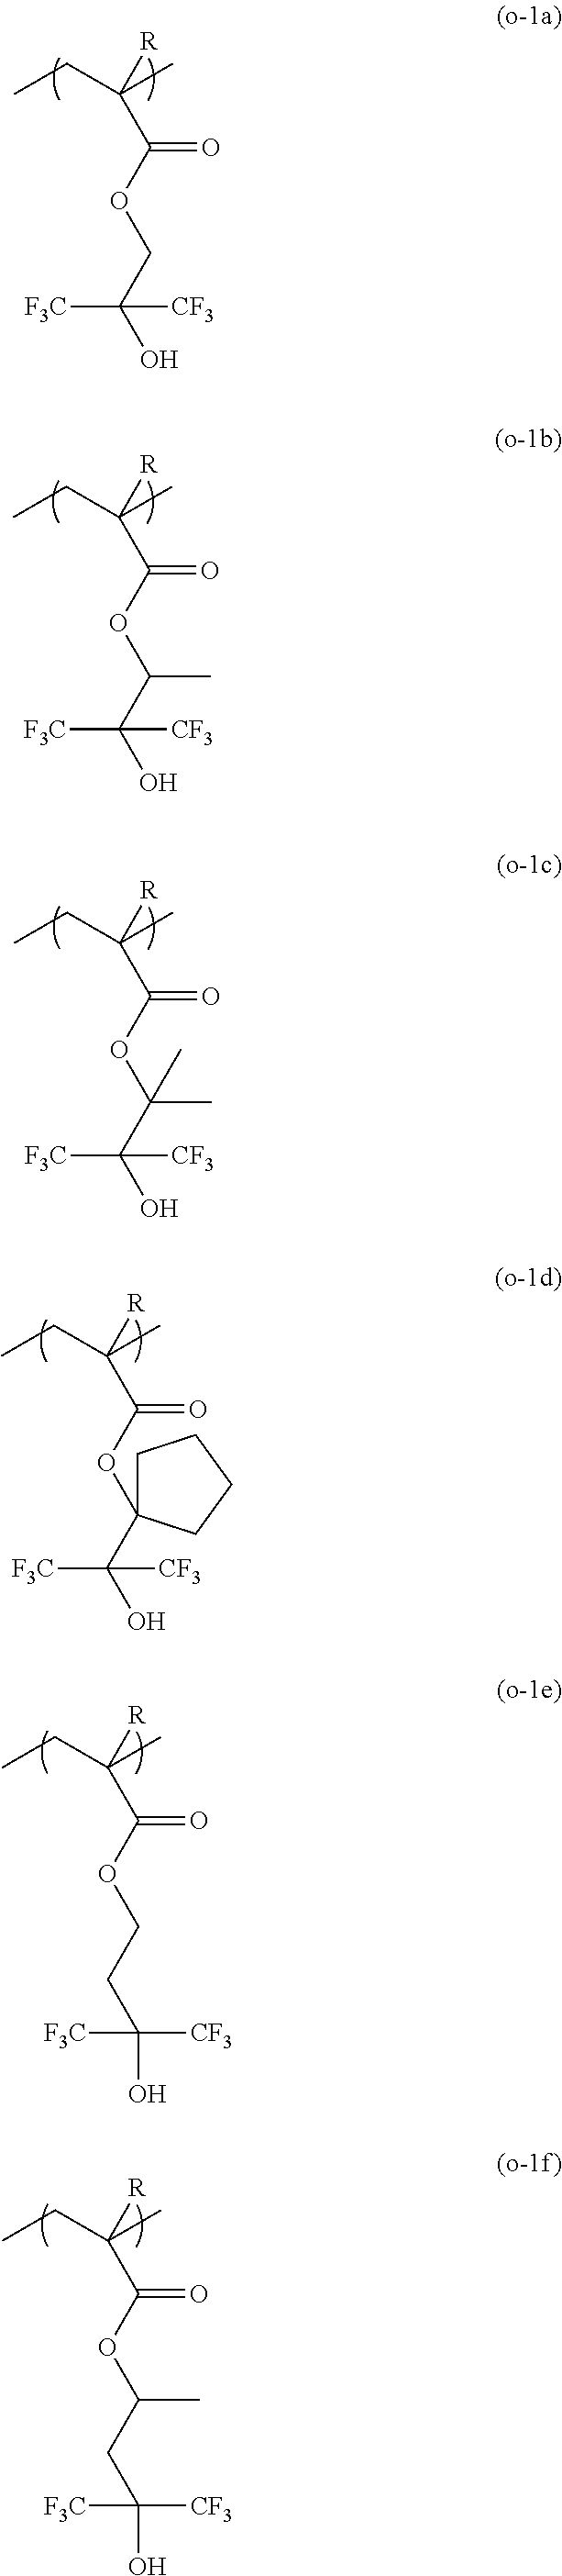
CCC(C)([R])C(OCC(O)([F3C])[CF3])=O.CCC(C)([R])C(OC(C(O)([F3C])[CF3])C)=O.CCC(C)([R])C(OC(C(O)([F3C])[CF3])(C)C)=O.CCC(C)([R])C(OCCC([F3C])([CF3])O)=O.CCC(C)([R])C(OC(CC([F3C])([CF3])O)C)=O.CCC(C)([R])C(OC1(C(O)([F3C])[CF3])CCCC1)=O
